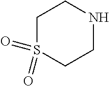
C1S(=O)(=O)CCNC1
